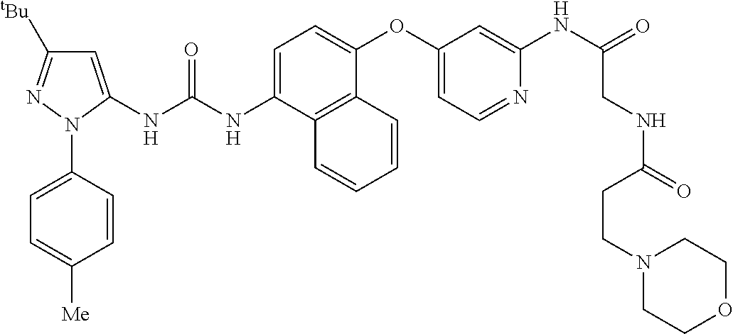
C1=C(NC(NC2=CC([tBu])=NN2C2=CC=C([Me])C=C2)=O)C2=C(C(OC3=CC=NC(NC(=O)CNC(CCN4CCOCC4)=O)=C3)=C1)C=CC=C2
